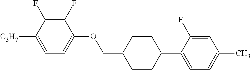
C1(F)=C(F)C([C3H7])=CC=C1OCC1CCC(C2=CC=C(C)C=C2F)CC1
